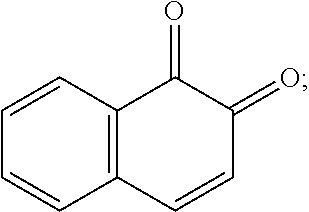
C12=C(C=CC(=O)C1=O)C=CC=C2
